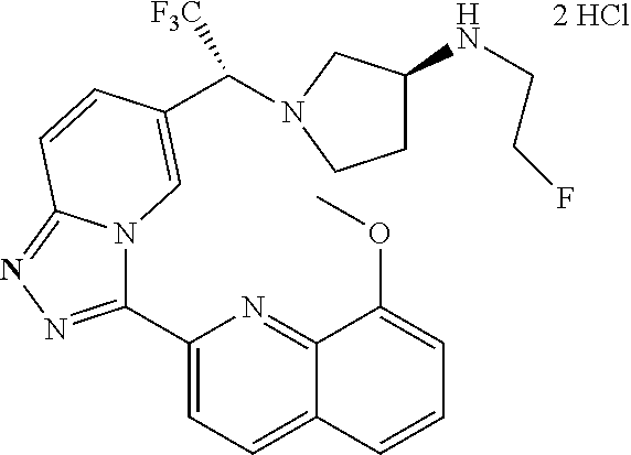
[2 HCl].C1(C2=NN=C3N2C=C(C(N2CCC(NCCF)C2)[F3C])C=C3)=CC=C2C(=N1)C(OC)=CC=C2
